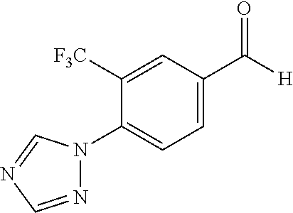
C1([F3C])=CC(C([H])=O)=CC=C1N1N=CN=C1
